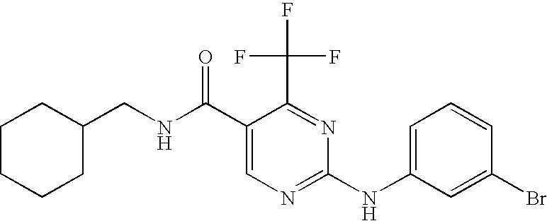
N(C(C1=CN=C(NC2=CC=CC(Br)=C2)N=C1C(F)(F)F)=O)CC1CCCCC1
